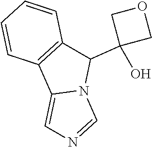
C1(C2(O)COC2)C2=C(C3=CN=CN13)C=CC=C2
